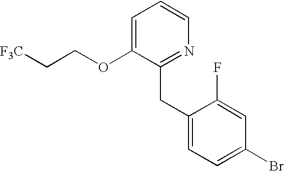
C1=C(OCC[F3C])C(CC2=CC=C(Br)C=C2F)=NC=C1
